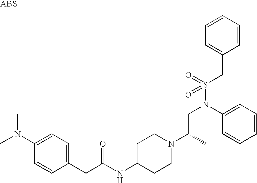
C1(CC(NC2CCN(C(C)CN(S(CC3=CC=CC=C3)(=O)=O)C3=CC=CC=C3)CC2)=O)=CC=C(N(C)C)C=C1
